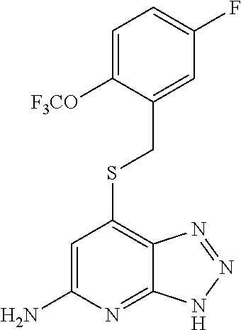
S(C1=C2C(=NC(N)=C1)NN=N2)CC1=CC(F)=CC=C1[F3CO]
